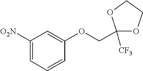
C1([O2N])=CC=CC(OCC2([CF3])OCCO2)=C1
